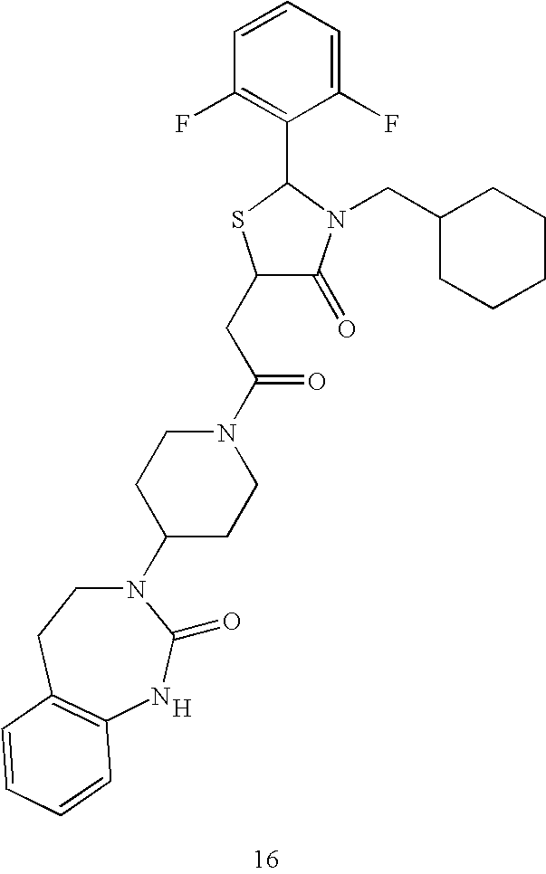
C1(CC(N2CCC(N3CCC4=C(NC3=O)C=CC=C4)CC2)=O)C(=O)N(CC2CCCCC2)C(C2=C(F)C=CC=C2F)S1.[H]
